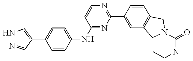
N1=C(C2=CC3=C(C=C2)CN(C(=O)NCC)C3)N=C(NC2=CC=C(C3=CNN=C3)C=C2)C=C1
